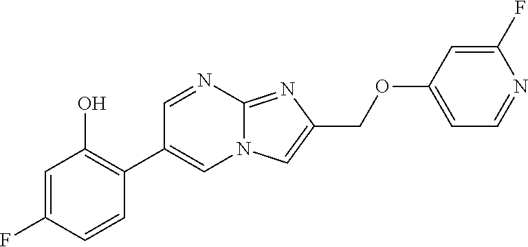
C1=C(F)C=CC(C2=CN3C(=NC(COC4=CC=NC(F)=C4)=C3)N=C2)=C1O
